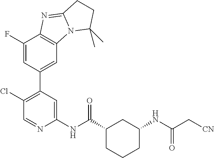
C1(NC(C2CCCC(NC(C[CN])=O)C2)=O)=CC(C2=CC3=C(C(F)=C2)N=C2N3C(C)(C)CC2)=C(Cl)C=N1
